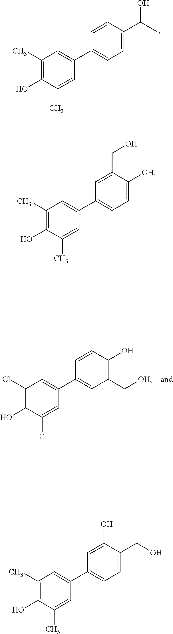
C1(C)=C(O)C(C)=CC(C2=CC=C(C(C)O)C=C2)=C1.C1(C)=C(O)C(C)=CC(C2=CC=C([OH])C(CO)=C2)=C1.C1(C)=C(O)C(C)=CC(C2=CC=C(C[OH])C(O)=C2)=C1.C1(Cl)=C(O)C(Cl)=CC(C2=CC(C[OH])=C(O)C=C2)=C1
